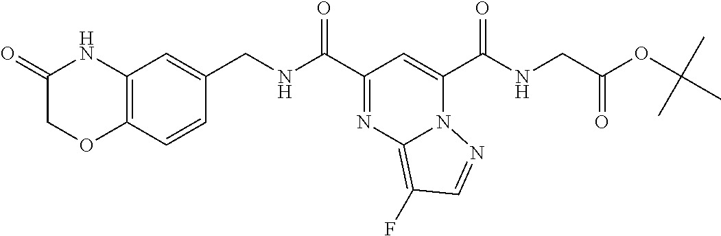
C(C1=NC2=C(F)C=NN2C(C(=O)NCC(OC(C)(C)C)=O)=C1)(=O)NCC1=CC2=C(C=C1)OCC(=O)N2
